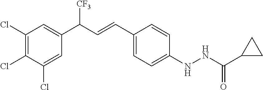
C1(Cl)=C(Cl)C(Cl)=CC(C([CF3])C=CC2=CC=C(NNC(C3CC3)=O)C=C2)=C1
